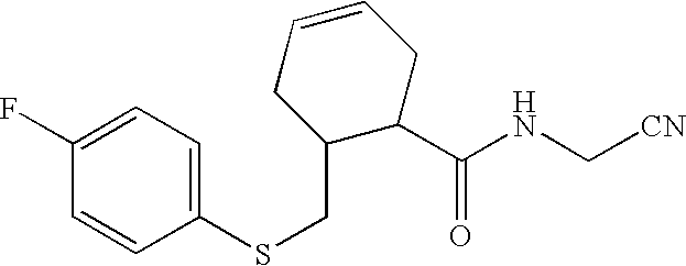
FC1=CC=C(SCC2C(C(NC[CN])=O)CC=CC2)C=C1
